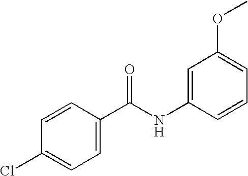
ClC1=CC=C(C(NC2=CC(OC)=CC=C2)=O)C=C1
